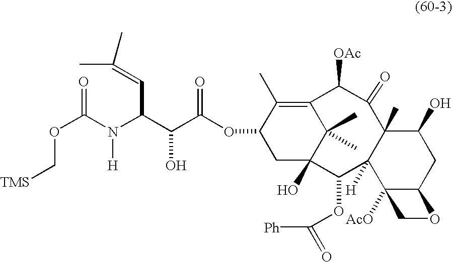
O=C(N(C(C=C(C)C)C(C(OC1CC2(O)C(C)(C)C(=C1C)C([OAc])C(=O)C1(C)C([H])(C2OC([Ph])=O)C2([AcO])C(CC1O)OC2)=O)O)[H])OC[TMS]
